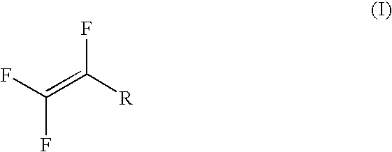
FC(F)=C([R])F
